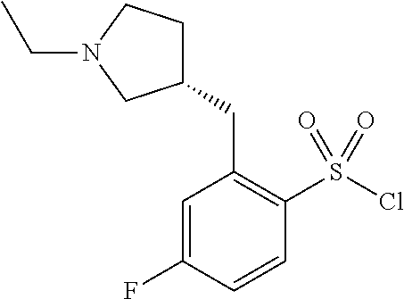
C1=C(F)C=CC(S(Cl)(=O)=O)=C1CC1CCN(CC)C1
